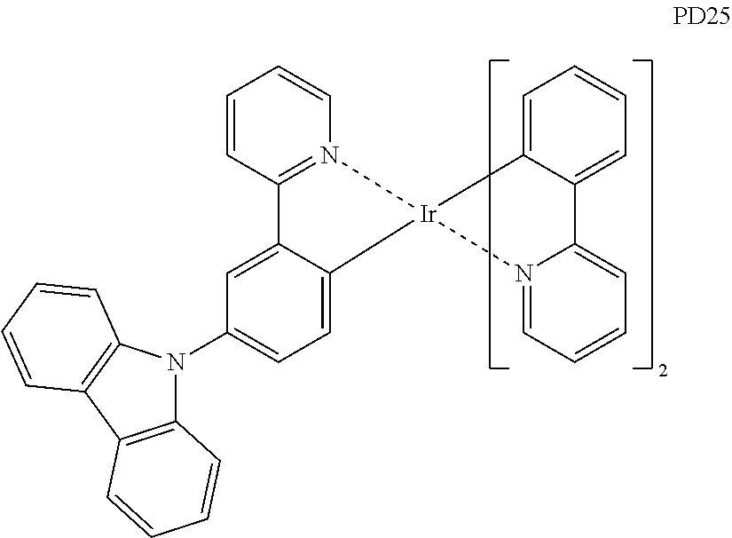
C1=CN2=C(C=C1)C1=CC(N3C4=C(C5=C3C=CC=C5)C=CC=C4)=CC=C1[Ir]21C2=CC=CC=C2C2=CC=CC=N21
